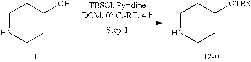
C1NCCC(O)C1.C1NCCC([OTBS])C1
